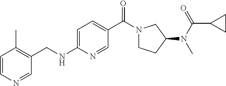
C1=CN=CC(CNC2=CC=C(C(N3CCC(N(C(=O)C4CC4)C)C3)=O)C=N2)=C1C
